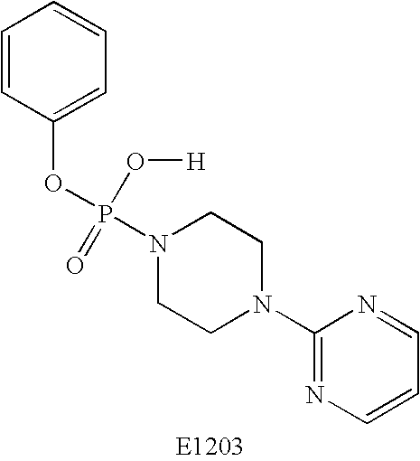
N1(P(OC2=CC=CC=C2)(O[H])=O)CCN(C2=NC=CC=N2)CC1
